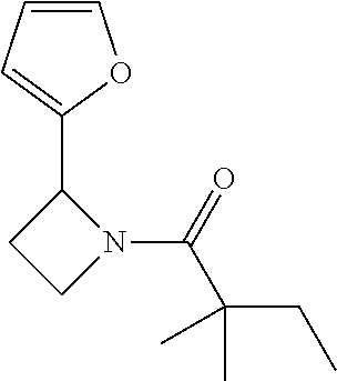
C1=CC=C(C2CCN2C(=O)C(CC)(C)C)O1
